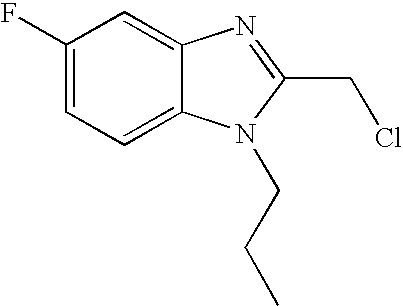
C1(F)=CC=C2C(=C1)N=C(CCl)N2CCC
